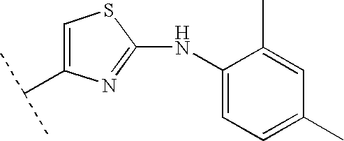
C1(NC2=CC=C(C)C=C2C)=NC(C(C)C)=CS1
